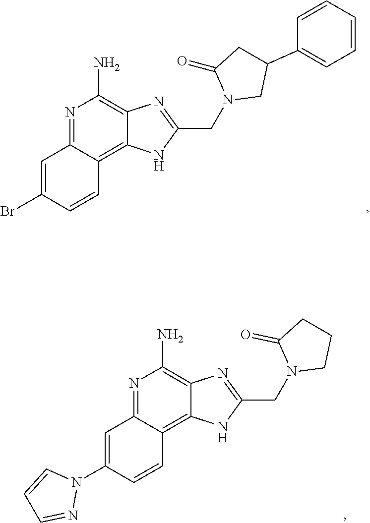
N1=C2C(=C3C(=C1N)N=C(CN1CCCC1=O)N3)C=CC(N1C=CC=N1)=C2.N1=C2C(=C3C(=C1N)N=C(CN1CC(C4=CC=CC=C4)CC1=O)N3)C=CC(Br)=C2
